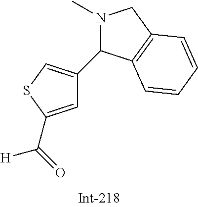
C1=C(C(=O)[H])SC=C1C1N(C)CC2=C1C=CC=C2
